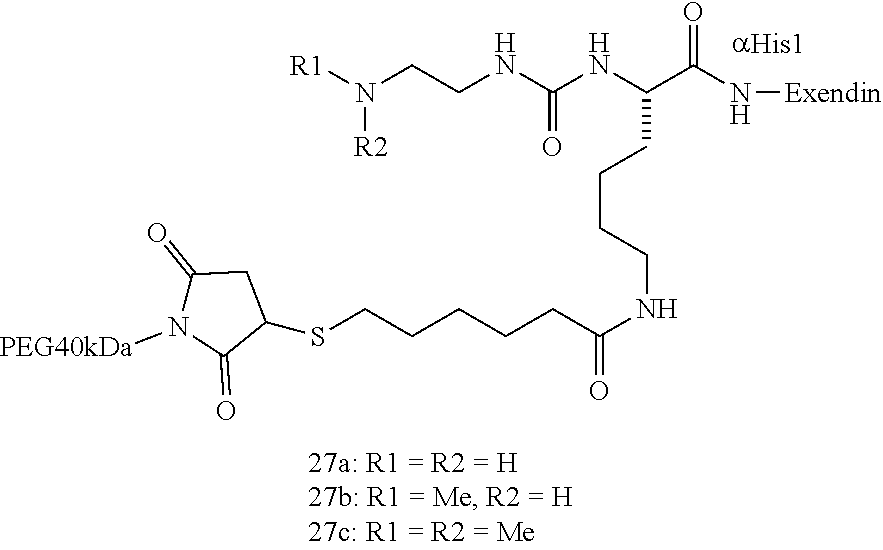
[R1]N(CCNC(NC(C(N[Exendin])=O)CCCCNC(CCCCCSC1CC(=O)N([PEG40kDa])C1=O)=O)=O)[R2]
